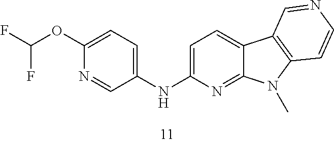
C1=C(NC2=CC=C(OC(F)F)N=C2)N=C2C(=C1)C1=C(N2C)C=CN=C1
